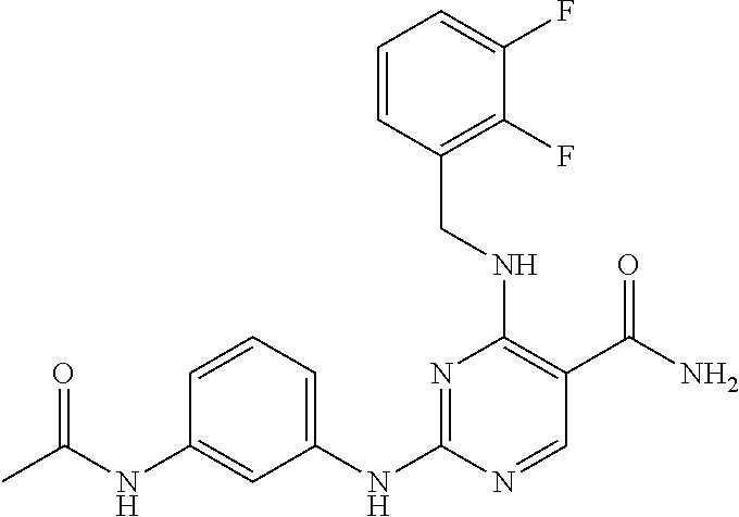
N1=C(NC2=CC=CC(NC(C)=O)=C2)N=CC(C(N)=O)=C1NCC1=C(F)C(F)=CC=C1
